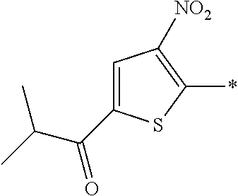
C1(C(C(C)C)=O)=CC([NO2])=C(*)S1
